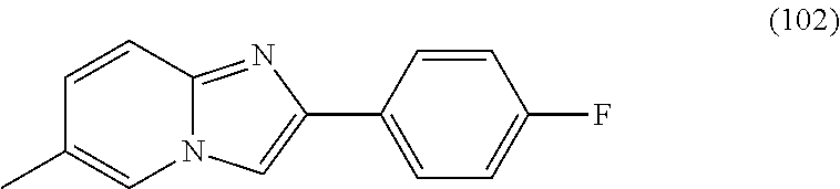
C1(C)=CN2C(=NC(C3=CC=C(F)C=C3)=C2)C=C1
